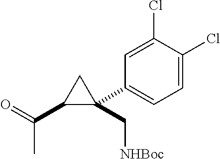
C1(C(=O)C)C(C2=CC=C(Cl)C(Cl)=C2)(C[NHBoc])C1
